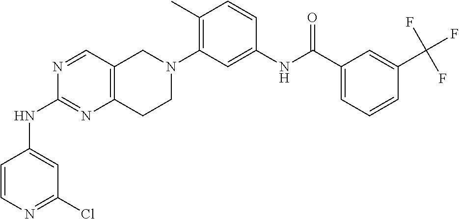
N1=CC2=C(N=C1NC1=CC(Cl)=NC=C1)CCN(C1=C(C)C=CC(NC(C3=CC=CC(C(F)(F)F)=C3)=O)=C1)C2
